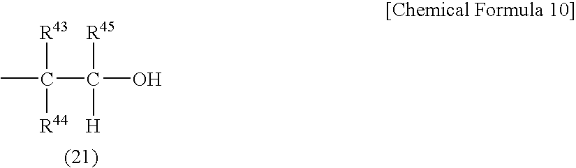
CC([R44])([R43])C([R45])([H])O
